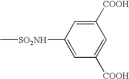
C1([SO2NH]C)=CC([COOH])=CC([COOH])=C1
